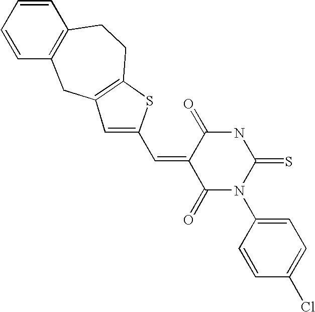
C1=CC=CC2=C1CCC1=C(C2)C=C(C=C2C(=O)N(C3=CC=C(Cl)C=C3)C(=S)NC2=O)S1
